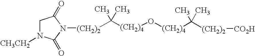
C([(CH2)4]O[(CH2)4]C([(CH2)2][CO2H])(C)C)(C)(C)[(CH2)2]N1C(=O)CN([CH3CH2])C1=O
